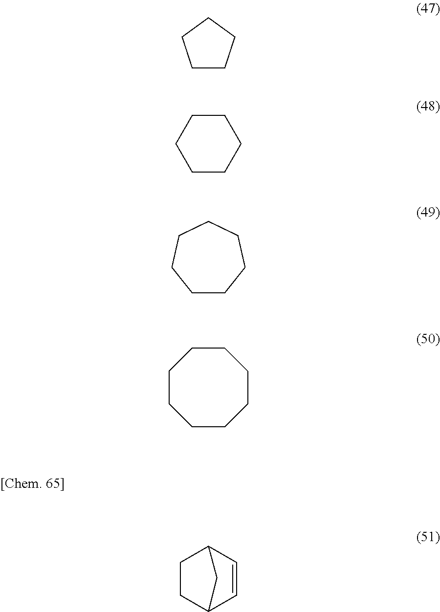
C1CCCC1.C1CCCCC1.C1CCCCCC1.C1CCCCCCC1.C1CC2C=CC1C2
